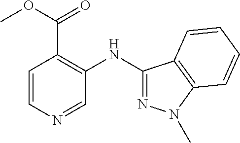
C1=CN=CC(NC2=NN(C)C3=C2C=CC=C3)=C1C(OC)=O
